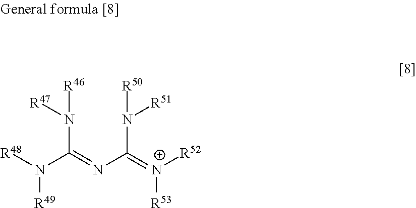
N(C(=NC(=[N+]([R52])[R53])N([R50])[R51])N([R48])[R49])([R47])[R46]
